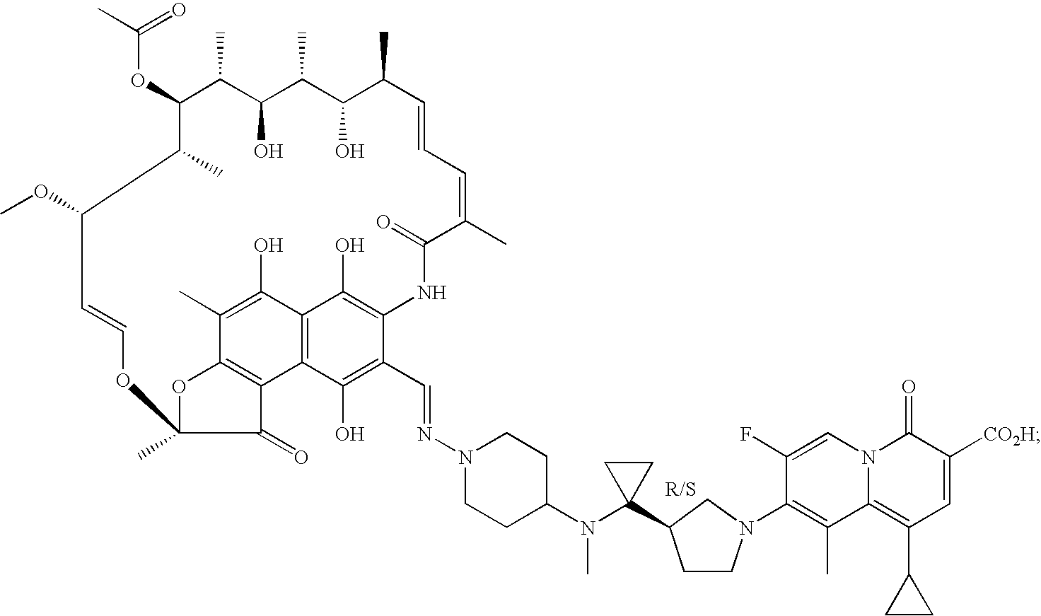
C1(OC(C)=O)C(C)C(O)C(C)C(O)C(C)C=CC=C(C)C(=O)NC2=C(O)C3=C(C(O)=C2C=NN2CCC(N(C4(C5CCN(C6=C(C)C7=C(C8CC8)C=C([CO2H])C(=O)N7C=C6F)C5)CC4)C)CC2)C2=C(C(C)=C3O)OC(C)(C2=O)OC=CC(OC)C1C.[R/S]
